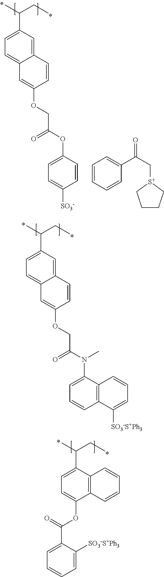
C12=CC(C(C)CC)=CC=C1C=C(OCC(OC1=CC=C([SO3-])C=C1)=O)C=C2.C1=CC=CC(C(C[S+]2CCCC2)=O)=C1.C12=CC(C(C)CC)=CC=C1C=C(OCC(N(C)C1=CC=CC3=C1C=CC=C3[SO3-S+Ph3])=O)C=C2.C12=C(C(C(C)CC)=CC=C1OC(C1=CC=CC=C1[SO3-S+Ph3])=O)C=CC=C2
